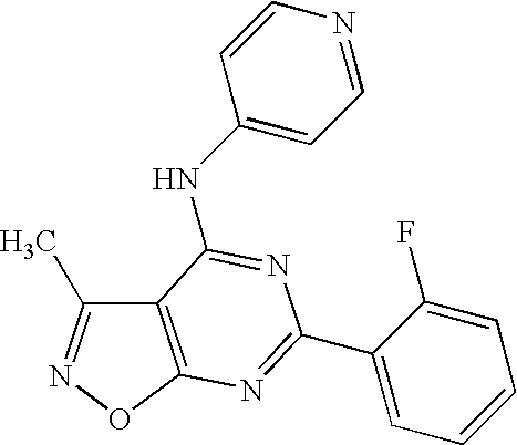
C12=C(ON=C1C)N=C(C1=CC=CC=C1F)N=C2NC1=CC=NC=C1
